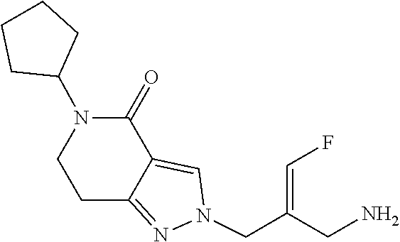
N1(CC(=CF)CN)N=C2CCN(C3CCCC3)C(=O)C2=C1
